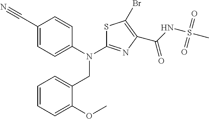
C1(C#N)=CC=C(N(C2=NC(C(NS(C)(=O)=O)=O)=C(Br)S2)CC2=CC=CC=C2OC)C=C1
